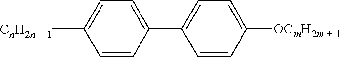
C1=CC(C2=CC=C([OCmH2m + 1])C=C2)=CC=C1[CnH2n + 1]
